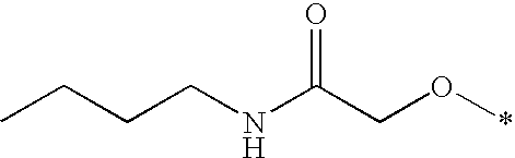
CCCCNC(CO*)=O
